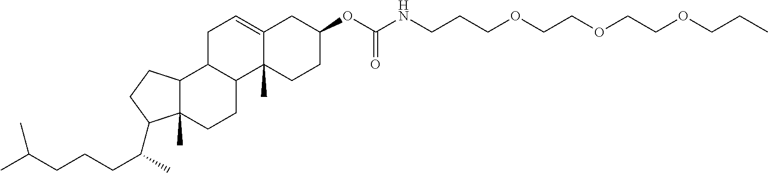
C12=CCC3C(C1(C)CCC(OC(NCCCOCCOCCOCCC)=O)C2)CCC1(C)C3CCC1C(C)CCCC(C)C
